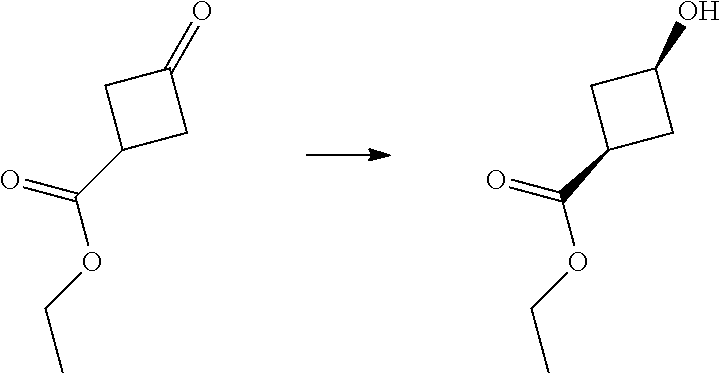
C1C(C(=O)OCC)CC1=O.C1C(C(=O)OCC)CC1O
